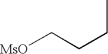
[MsO]CCCC
